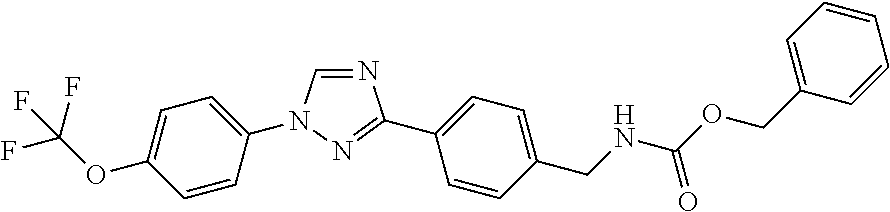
C1=CC(N2C=NC(C3=CC=C(CNC(OCC4=CC=CC=C4)=O)C=C3)=N2)=CC=C1OC(F)(F)F
